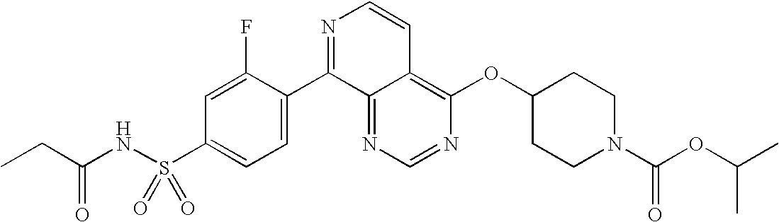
N1=CN=C2C(=C1OC1CCN(C(OC(C)C)=O)CC1)C=CN=C2C1=CC=C(S(=O)(NC(CC)=O)=O)C=C1F
